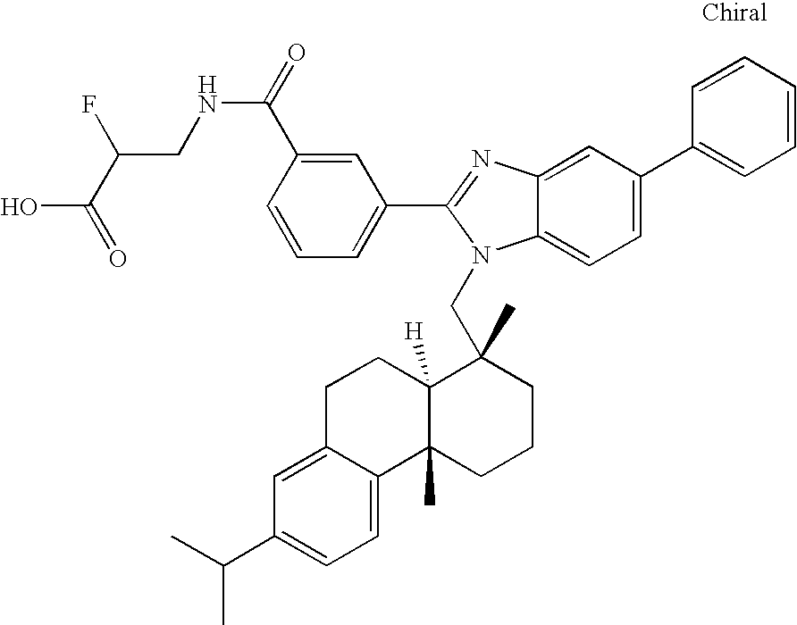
C1=CC(C(NCC(C(O)=O)F)=O)=CC(C2=NC3=CC(C4=CC=CC=C4)=CC=C3N2CC2(C)C3([H])C(C)(CCC2)C2=CC=C(C(C)C)C=C2CC3)=C1
